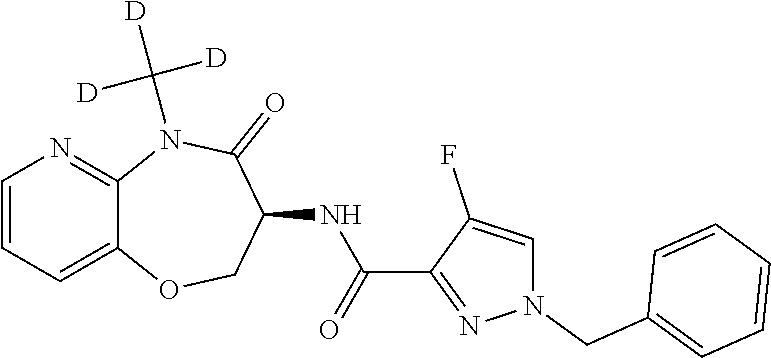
C12=CC=CN=C1N(C([D])([D])[D])C(=O)C(NC(C1=NN(CC3=CC=CC=C3)C=C1F)=O)CO2
